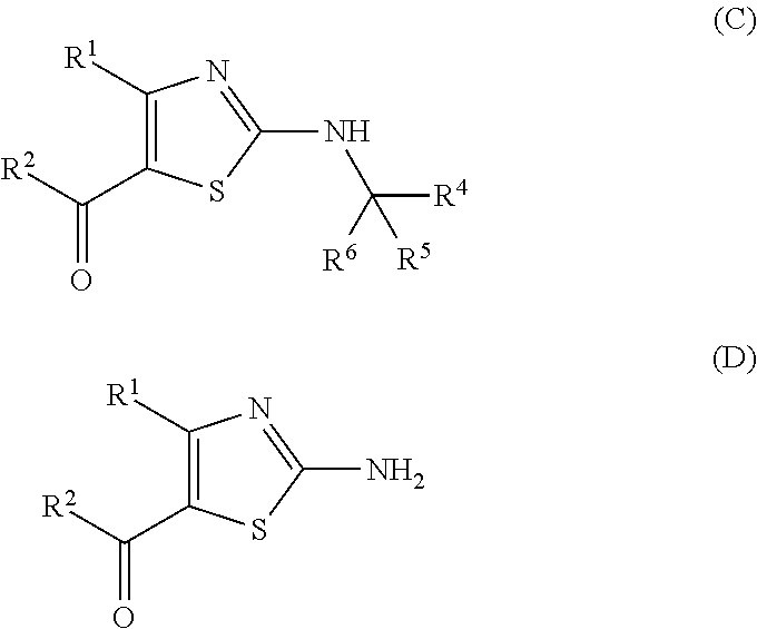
C1([R1])=C(C([R2])=O)SC(NC([R4])([R6])[R5])=N1.C1([R1])=C(C([R2])=O)SC(N)=N1
